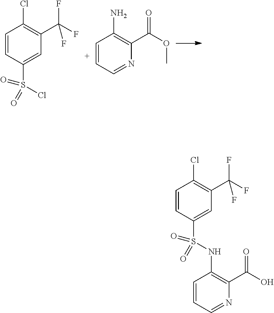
C1=CC(S(=O)(=O)Cl)=CC(C(F)(F)F)=C1Cl.C1=CC=NC(C(OC)=O)=C1N.C1=CC(S(NC2=C(C(O)=O)N=CC=C2)(=O)=O)=CC(C(F)(F)F)=C1Cl
